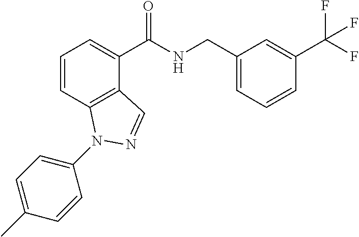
C1=CC2=C(C(C(NCC3=CC=CC(C(F)(F)F)=C3)=O)=C1)C=NN2C1=CC=C(C)C=C1
